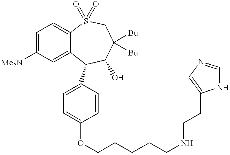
C1=C([Me2N])C=C2C(=C1)S(=O)(=O)CC([Bu])([Bu])C(O)C2C1=CC=C(OCCCCCNCCC2=CN=CN2)C=C1
